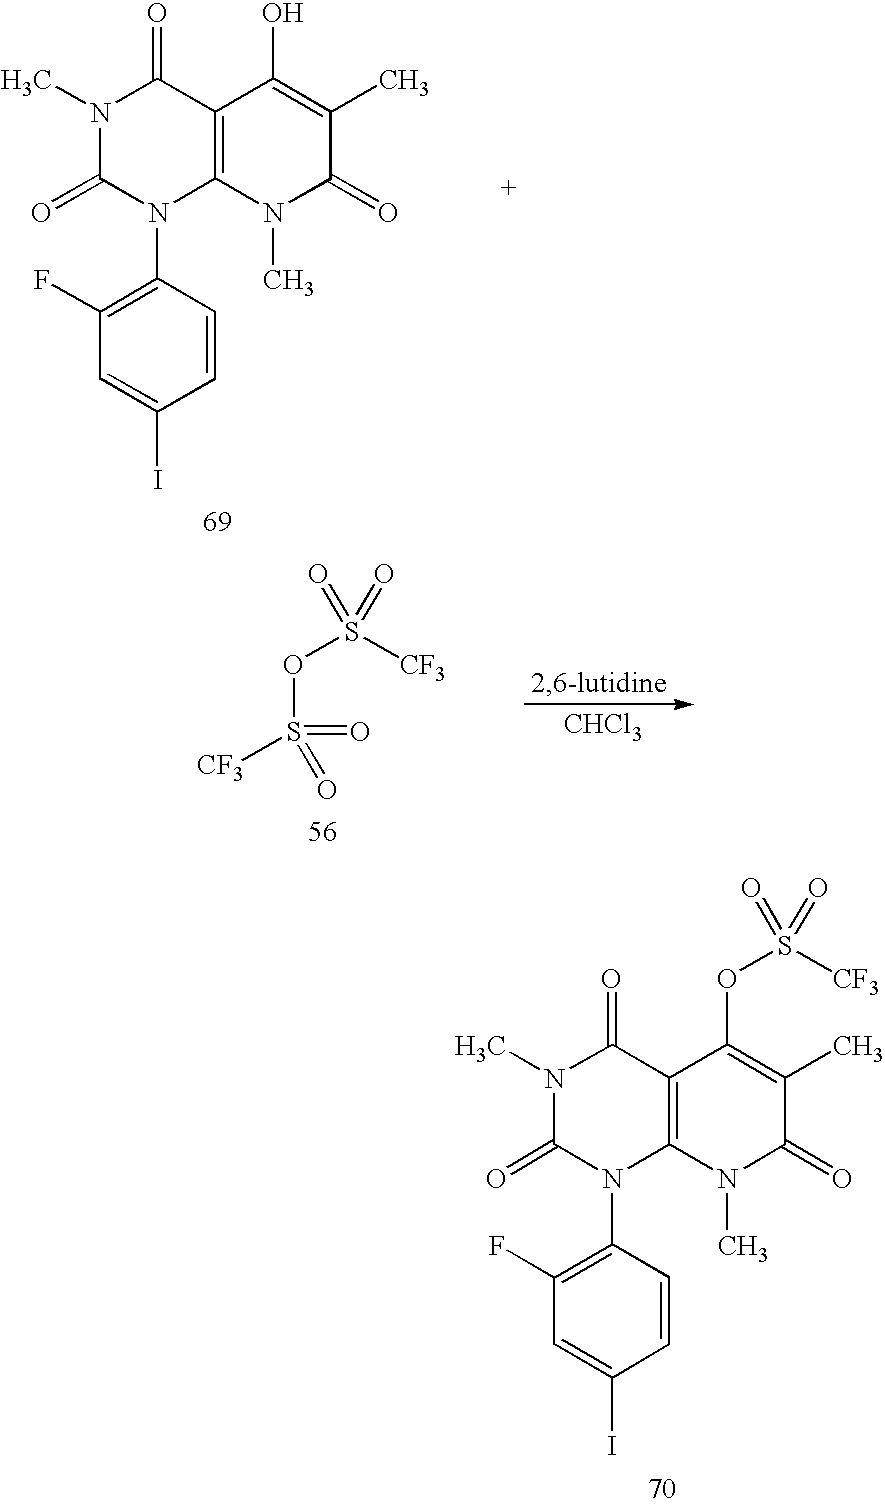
C1=CC(N2C3=C(C(=O)N(C)C2=O)C(O)=C(C)C(=O)N3C)=C(F)C=C1I.S([CF3])(OS([CF3])(=O)=O)(=O)=O.[CHCl3].C1=CC(N2C3=C(C(=O)N(C)C2=O)C(OS([CF3])(=O)=O)=C(C)C(=O)N3C)=C(F)C=C1I
